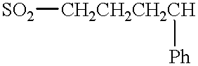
[SO2][CH2CH2CH2CH][Ph]
